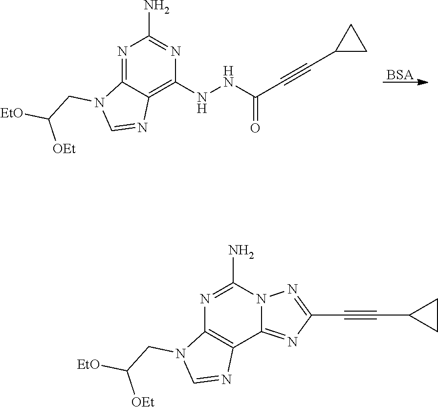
N1=C(N)N2C(=NC(C#CC3CC3)=N2)C2=C1N(CC([EtO])[OEt])C=N2.N1=C2C(=C(NNC(C#CC3CC3)=O)N=C1N)N=CN2CC([EtO])[OEt].[BSA]
